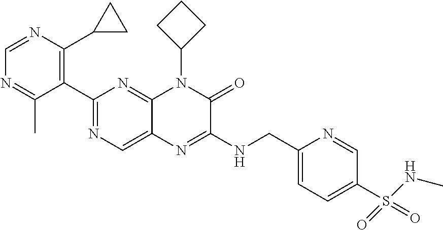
C1(C2=NC=C3C(=N2)N(C2CCC2)C(=O)C(NCC2=CC=C(S(=O)(NC)=O)C=N2)=N3)=C(C2CC2)N=CN=C1C
